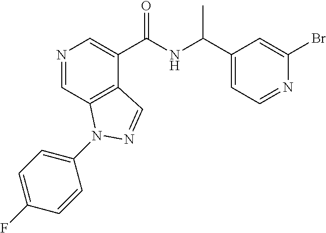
N1=CC2=C(C(C(NC(C3=CC=NC(Br)=C3)C)=O)=C1)C=NN2C1=CC=C(F)C=C1
